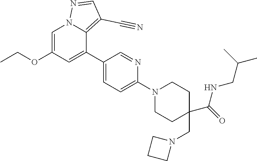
C1=C(OCC)C=C(C2=CC=C(N3CCC(CN4CCC4)(C(=O)NCC(C)C)CC3)N=C2)C2=C(C#N)C=NN12
